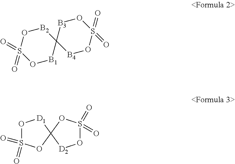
[B2]1OS(=O)(=O)O[B1]C12[B4]OS(=O)(=O)O[B3]2.O1S(=O)(=O)OC2([D1]1)OS(=O)(=O)O[D2]2
